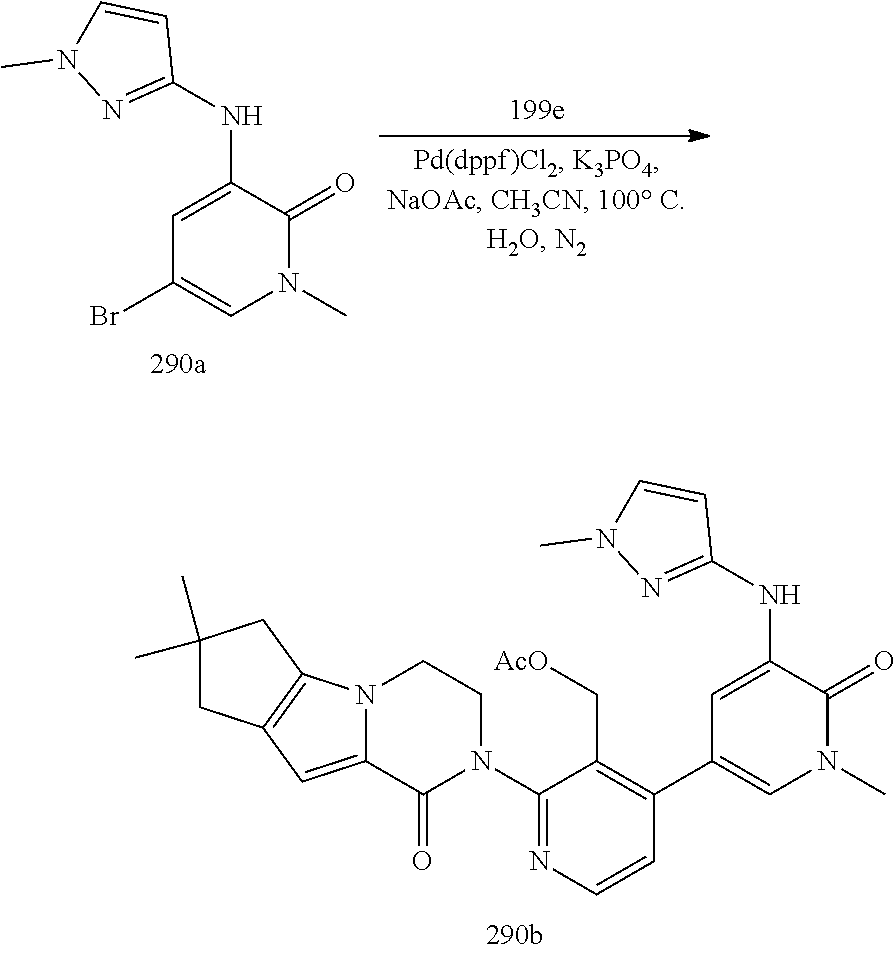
C1(NC2=CC(C3=C(C[AcO])C(N4CCN5C(=CC6=C5CC(C)(C)C6)C4=O)=NC=C3)=CN(C)C2=O)=NN(C)C=C1.C1(NC2=CC(Br)=CN(C)C2=O)=NN(C)C=C1
